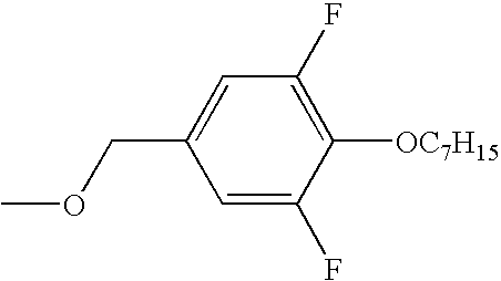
C1=C(F)C([OC7H15])=C(F)C=C1COC
